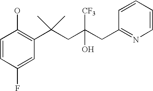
C1(F)=CC(C(CC(CC2=NC=CC=C2)(O)[CF3])(C)C)=C(O)C=C1
